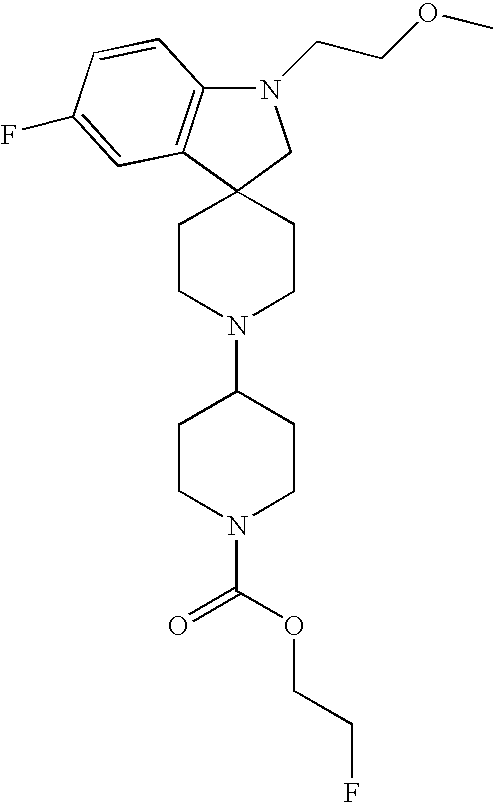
N1(CCOC)C2=C(C3(C1)CCN(C1CCN(C(OCCF)=O)CC1)CC3)C=C(F)C=C2
